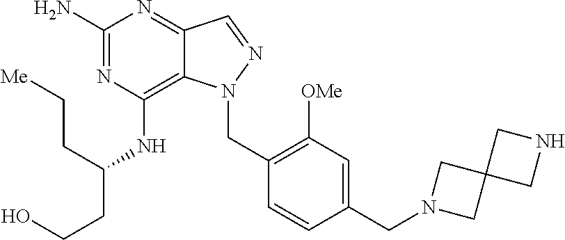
C1(N)=NC(NC(CCO)CC[Me])=C2C(=N1)C=NN2CC1=C([OMe])C=C(CN2CC3(C2)CNC3)C=C1
